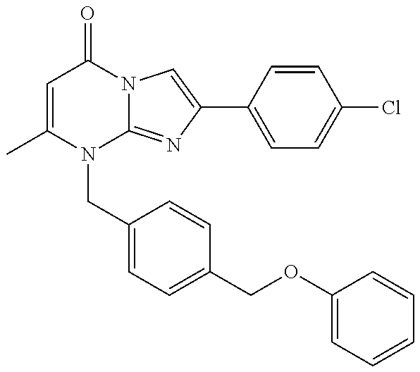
C1=C(C)N(CC2=CC=C(COC3=CC=CC=C3)C=C2)C2=NC(C3=CC=C(Cl)C=C3)=CN2C1=O
